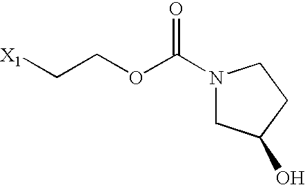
[X1]CCOC(N1CC(O)CC1)=O
